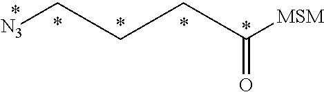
C(CCC([MSM])=O)[N3]
